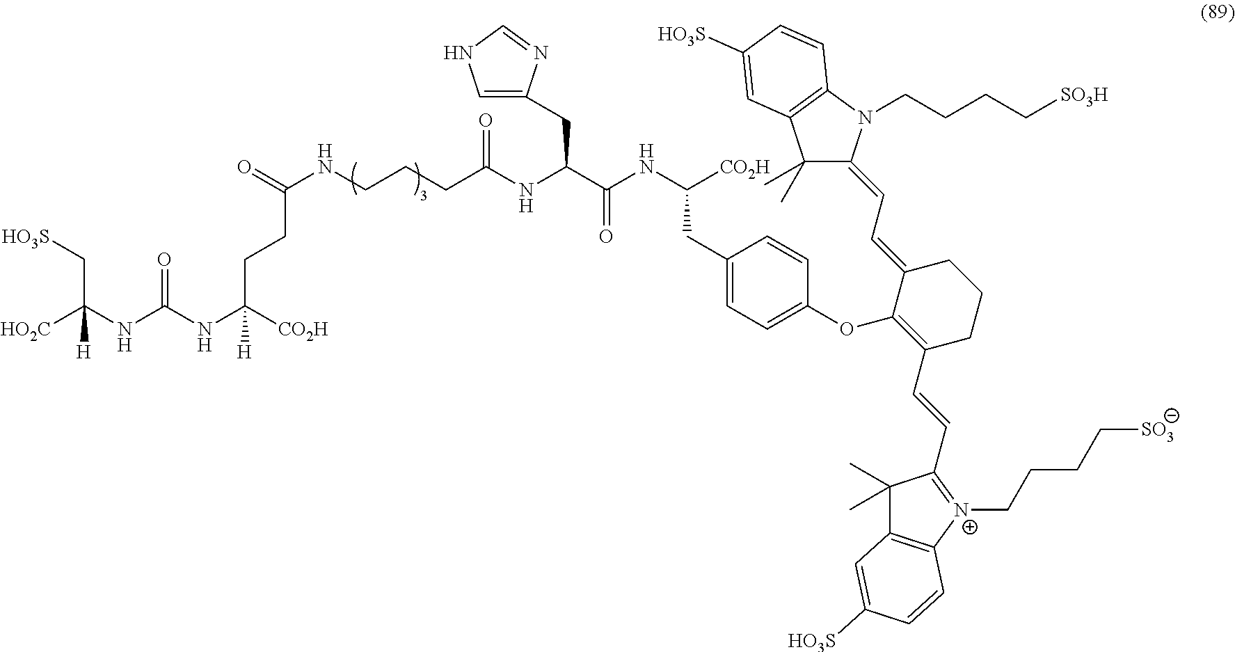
[HO3S]CC(NC(NC([CO2H])(CCC(NCCCC(NC(C(NC([CO2H])CC1=CC=C(OC2=C(C=CC3=[N+](CCCC[SO3])C4=C(C3(C)C)C=C([HO3S])C=C4)CCCC2=CC=C2C(C)(C)C3=C(N2CCCC[SO3H])C=CC([HO3S])=C3)C=C1)=O)CC1=CNC=N1)=O)=O)[H])=O)([HO2C])[H]
